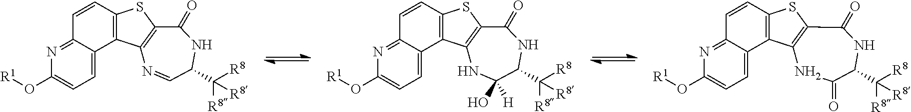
C1=C2C(=NC(O[R1])=C1)C=CC1=C2C2=C(S1)C(=O)NC(C([R8])([R8])[R8])C=N2.C1=C2C(=NC(O[R1])=C1)C=CC1=C2C2=C(S1)C(=O)NC(C([R8])([R8])[R8])C(O)([H])N2.C1=C2C(=NC(O[R1])=C1)C=CC1=C2C2=C(S1)C(=O)NC(C([R8])([R8])[R8])C(=O)N2
